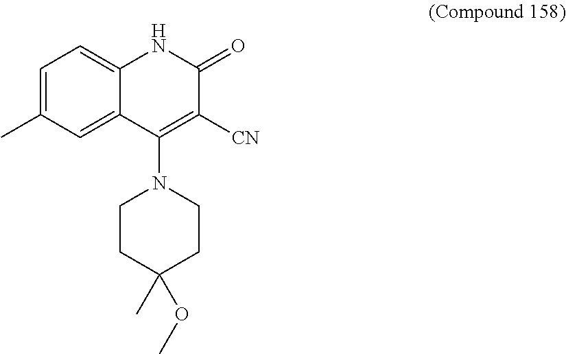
C1=C(C)C=C2C(=C1)NC(=O)C([CN])=C2N1CCC(C)(OC)CC1
